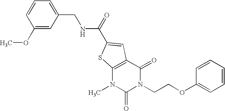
C1(OC)=CC(CNC(=O)C2=CC3=C(N(C)C(=O)N(CCOC4=CC=CC=C4)C3=O)S2)=CC=C1
